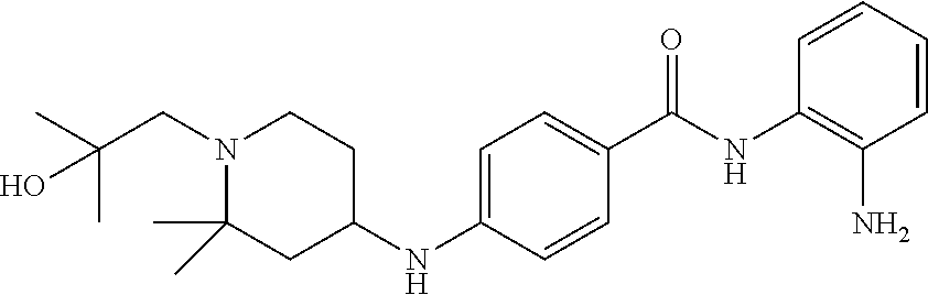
C1=CC=CC(N)=C1NC(C1=CC=C(NC2CCN(CC(C)(C)O)C(C)(C)C2)C=C1)=O
